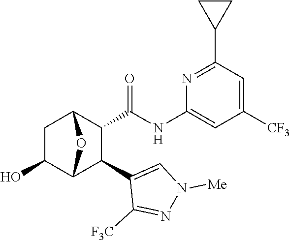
C1C(O)C2C(C3=CN([Me])N=C3[F3C])C(C(NC3=CC([CF3])=CC(C4CC4)=N3)=O)C1O2
